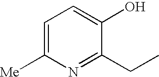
C1=C([Me])N=C(CC)C(O)=C1
